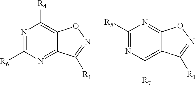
N1=C([R6])N=C2C(=C1[R4])ON=C2[R1].C1([R5])=NC([R7])=C2C(=N1)ON=C2[R1]
